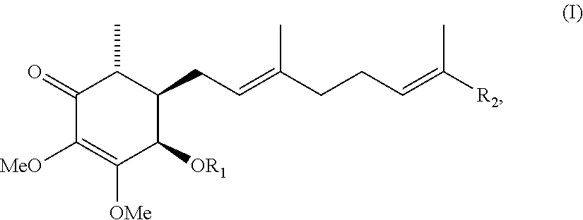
C1(=O)C([MeO])=C([OMe])C([OR1])C(CC=C(C)CCC=C(C)[R2])C1C
